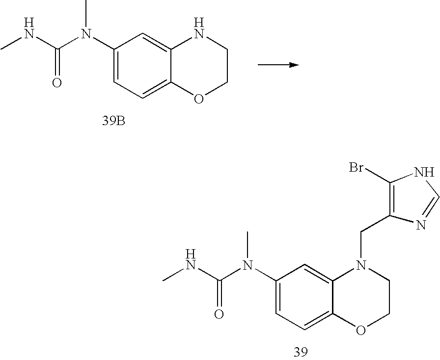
C1(N(C(NC)=O)C)=CC=C2C(=C1)NCCO2.[39B].C1=C(N(C(NC)=O)C)C=C2C(=C1)OCCN2CC1=C(Br)NC=N1
